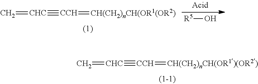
C=[CHC]#[CCH]=[CH(CH2)nCH(OR1(OR2)].[R5]O.C=[CHC]#[CCH]=[CH(CH2)nCH(OR1)(OR2)]
